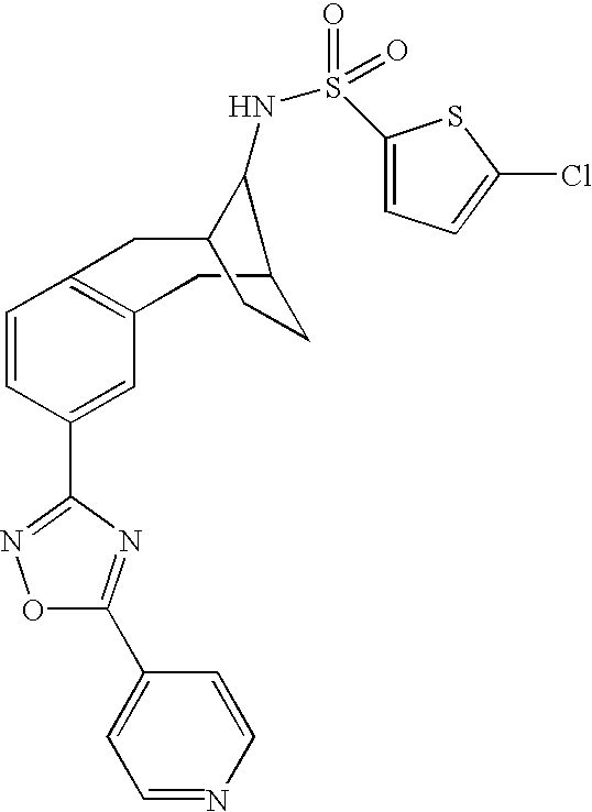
O1C(C2=CC=NC=C2)=NC(C2=CC3=C(C=C2)CC2C(NS(C4=CC=C(Cl)S4)(=O)=O)C(C3)CC2)=N1
